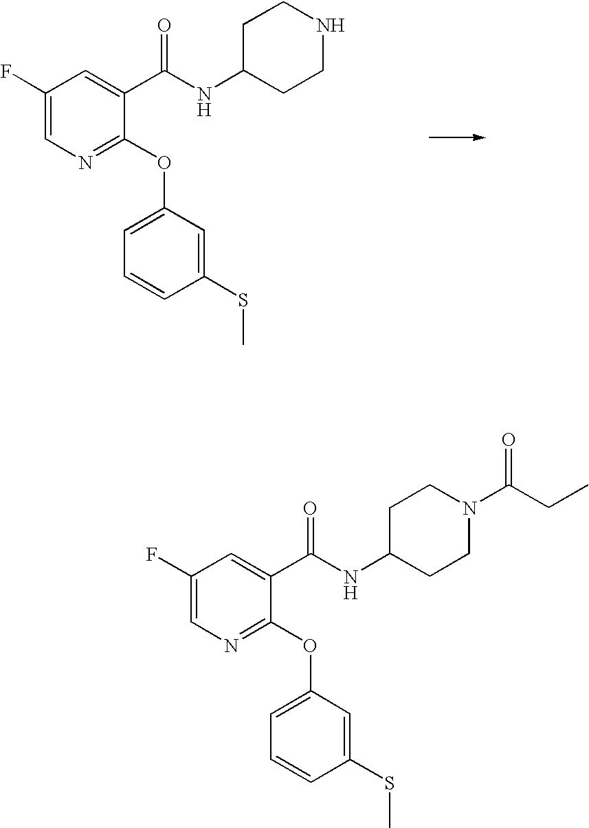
C1(F)=CN=C(OC2=CC=CC(SC)=C2)C(C(NC2CCNCC2)=O)=C1.C1(F)=CN=C(OC2=CC=CC(SC)=C2)C(C(NC2CCN(C(CC)=O)CC2)=O)=C1
